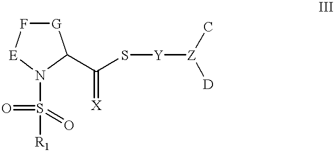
[G]1F[E]N(S([R1])(=O)=O)C1C(S[Y][Z]([D])C)=[X]
